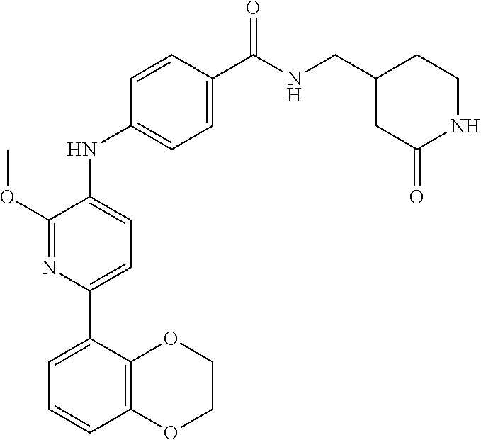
C1(NC2=CC=C(C(NCC3CC(=O)NCC3)=O)C=C2)=CC=C(C2=CC=CC3=C2OCCO3)N=C1OC
